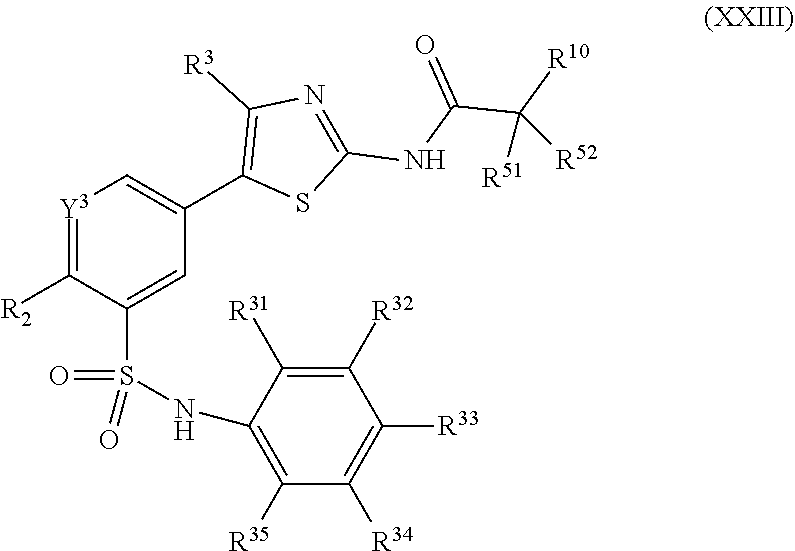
[Y3]1=C([R2])C(S(=O)(=O)NC2=C([R35])C([R34])=C([R33])C([R32])=C2[R31])=CC(C2=C([R3])N=C(NC(=O)C([R10])([R52])[R51])S2)=C1
